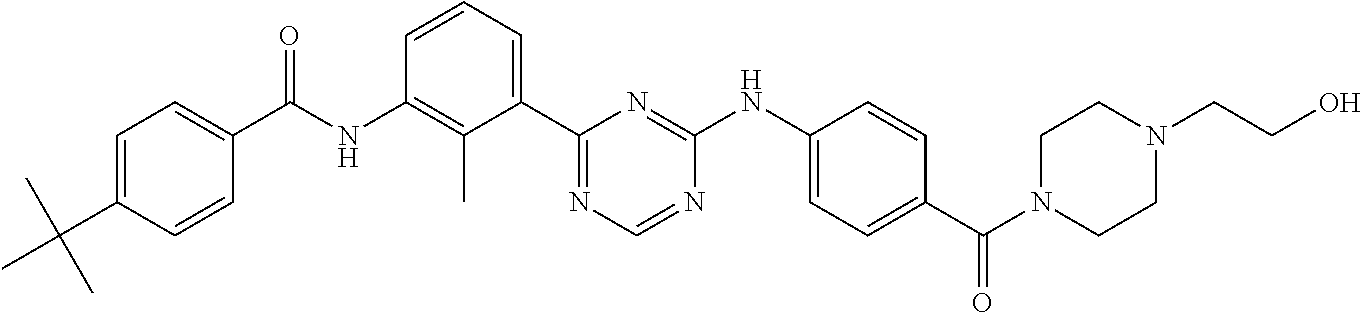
N(C1=C(C)C(C2=NC=NC(NC3=CC=C(C(N4CCN(CCO)CC4)=O)C=C3)=N2)=CC=C1)C(=O)C1=CC=C(C(C)(C)C)C=C1
